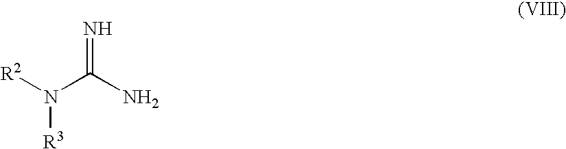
[R2]N(C(N)=N)[R3]
